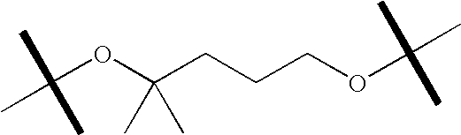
C(OC(C)(C)CCCOC(C)(C)C)(C)(C)C
